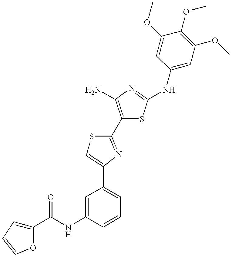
C1(C(NC2=CC(C3=CSC(C4=C(N)N=C(NC5=CC(OC)=C(OC)C(OC)=C5)S4)=N3)=CC=C2)=O)=CC=CO1
